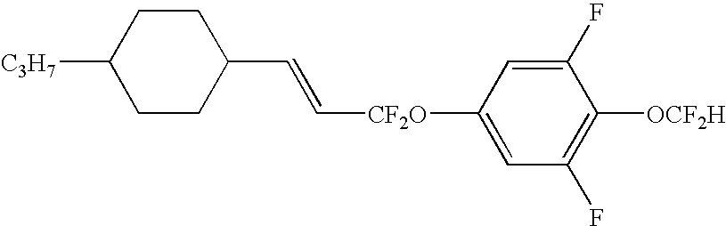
C([CF2O]C1=CC(F)=C([OCF2H])C(F)=C1)=CC1CCC([C3H7])CC1
